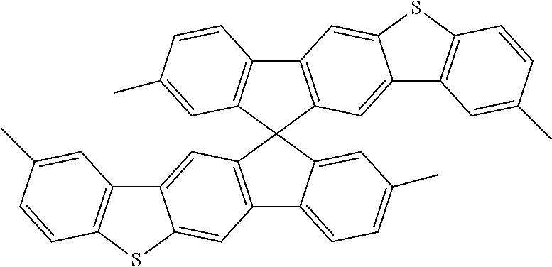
C12=CC3=C(C=C1SC1=C2C=C(C)C=C1)C1=CC=C(C)C=C1C31C2=C(C3=C1C=C1C(=C3)SC3=C1C=C(C)C=C3)C=CC(C)=C2
